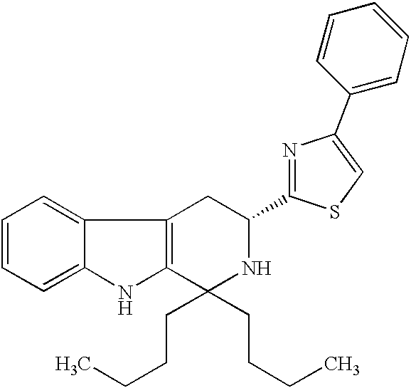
C12=C(C3=CC=CC=C3N1)CC(C1=NC(C3=CC=CC=C3)=CS1)NC2(CCCC)CCCC
